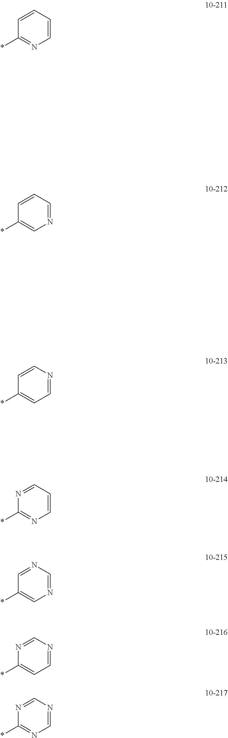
C1=CC(*)=NC=C1.C1=CC(*)=CN=C1.C1=CC(*)=CC=N1.N1=CC(*)=CN=C1.C1=NC(*)=NC=C1.C1=NC(*)=CC=N1.C1=NC(*)=NC=N1
